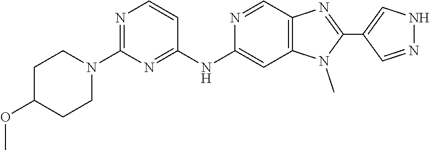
N1=C(N2CCC(OC)CC2)N=C(NC2=CC3=C(C=N2)N=C(C2=CNN=C2)N3C)C=C1
